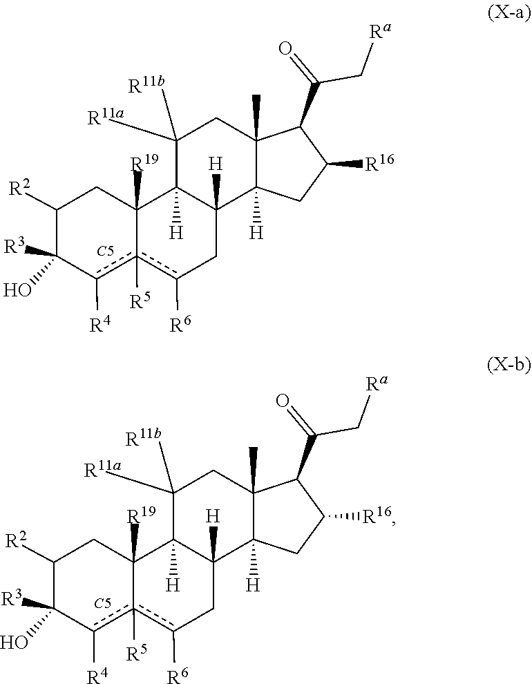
[R11b]C1([R11a])C2([H])C3([R19])CC([R2])C([R3])(O)c([R4])c3([R5])c([R6])CC2([H])C2([H])C(C)(C1)C(C(=O)C[Ra])C([R16])C2.[C5].[R11b]C1([R11a])C2([H])C3([R19])CC([R2])C([R3])(O)c([R4])c3([R5])c([R6])CC2([H])C2([H])C(C)(C1)C(C(=O)C[Ra])C([R16])C2.[C5]
